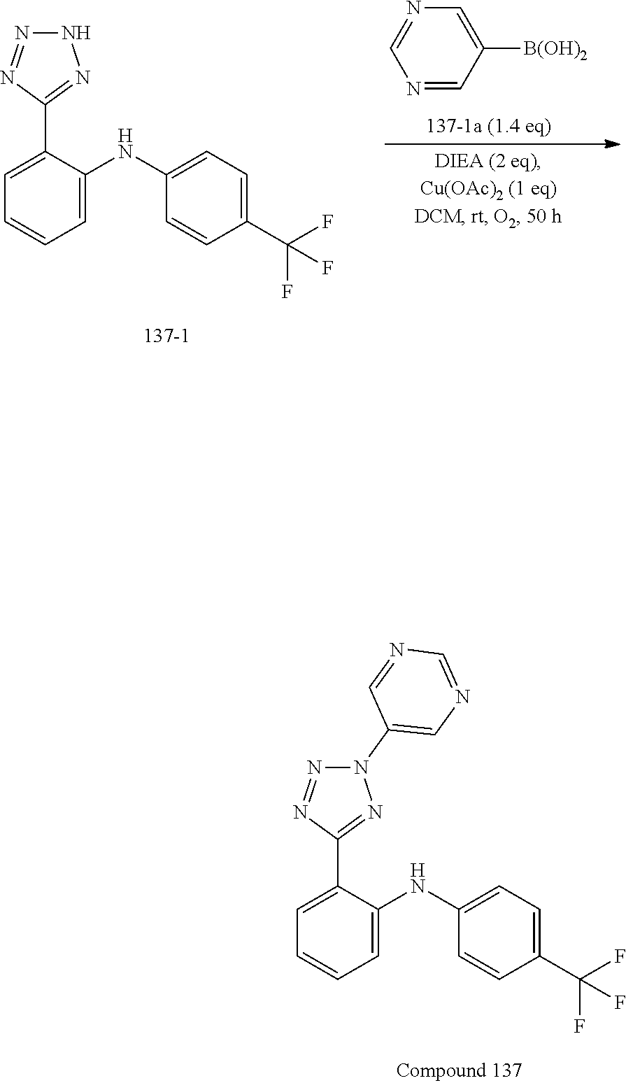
N1N=NC(C2=CC=CC=C2NC2=CC=C(C(F)(F)F)C=C2)=N1.N1=CC([B(OH)2])=CN=C1.N1(C2=CN=CN=C2)N=NC(C2=CC=CC=C2NC2=CC=C(C(F)(F)F)C=C2)=N1
